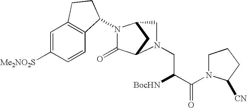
C1=C([Me2NO2S])C=CC2=C1CCC2N1C(=O)C2CC1CN2CC([BocHN])C(=O)N1CCCC1[CN]
